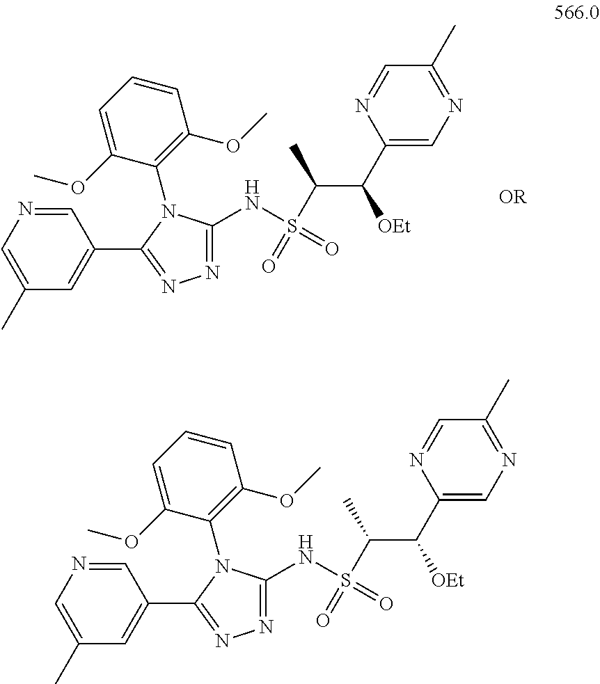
N1=C(NS(=O)(C(C)C(C2=CN=C(C)C=N2)[OEt])=O)N(C2=C(OC)C=CC=C2OC)C(C2=CC(C)=CN=C2)=N1.N1=C(NS(=O)(C(C)C(C2=CN=C(C)C=N2)[OEt])=O)N(C2=C(OC)C=CC=C2OC)C(C2=CC(C)=CN=C2)=N1
